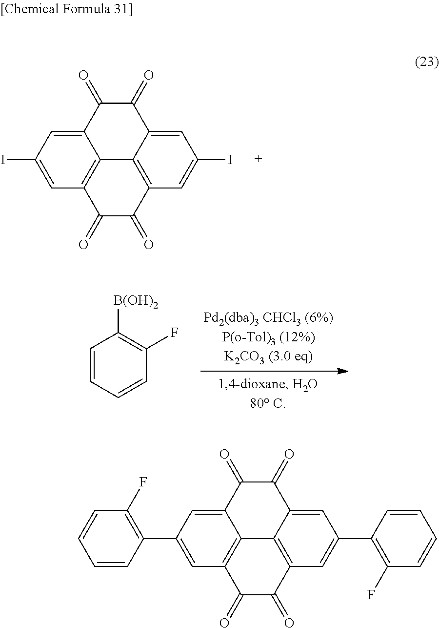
C1=CC=CC(F)=C1[B(OH)2].C1=C(I)C=C2C3=C1C(=O)C(=O)C1=C3C(=CC(I)=C1)C(=O)C2=O.C1=CC(C2=CC3=C4C(=C2)C(=O)C(=O)C2=CC(C5=C(F)C=CC=C5)=CC(=C42)C(=O)C3=O)=C(F)C=C1
